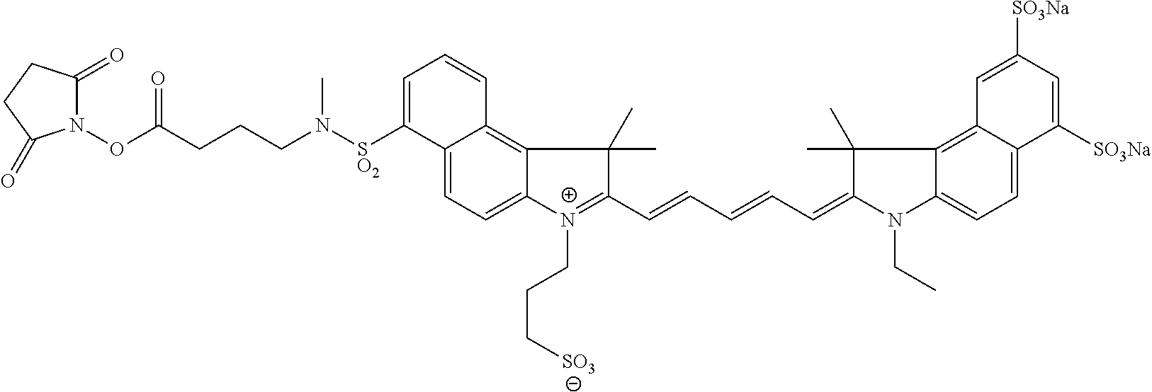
C12=CC=C3C(=C1C=CC=C2[SO2]N(CCCC(ON1C(=O)CCC1=O)=O)C)C(C)(C)C(C=CC=CC=C1N(CC)C2=CC=C4C(=C2C1(C)C)C=C([SO3Na])C=C4[SO3Na])=[N+]3CCC[SO3]
